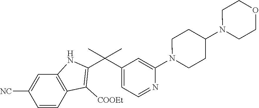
C1(C(C2=C([COOEt])C3=C(N2)C=C([NC])C=C3)(C)C)=CC=NC(N2CCC(N3CCOCC3)CC2)=C1
